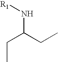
C(CC)(N[R1])CC
